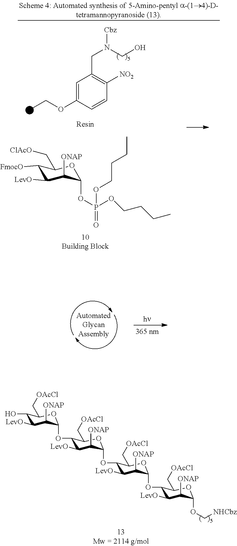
C1(O)C([LevO])C([ONAP])C(OC2C([LevO])C([ONAP])C(OC3C([LevO])C([ONAP])C(OC4C([LevO])C([ONAP])C(OC[NHCbz])OC4C[OAcCl])OC3C[OAcCl])OC2C[OAcCl])OC1C[OAcCl].C1=C(OCC)C=CC([NO2])=C1CN(CO)[Cbz].C1([FmocO])C([LevO])C([ONAP])C(OP(OCCCC)(OCCCC)=O)OC1C[ClAcO]
